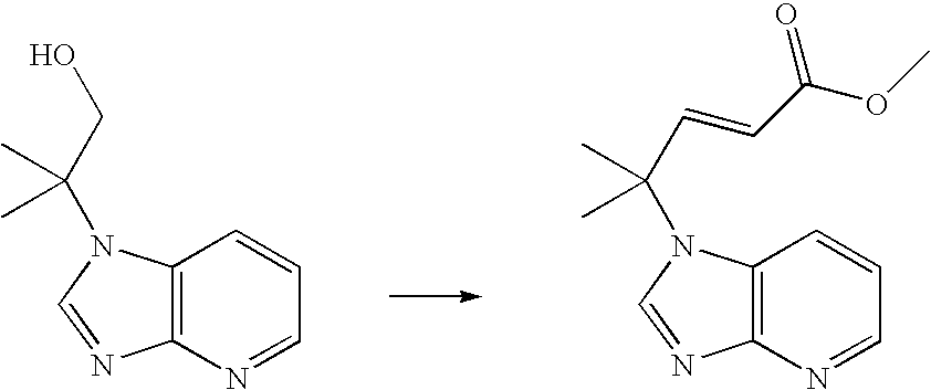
C12=C(N=CC=C1)N=CN2C(CO)(C)C.C12=C(N=CC=C1)N=CN2C(C=CC(OC)=O)(C)C
